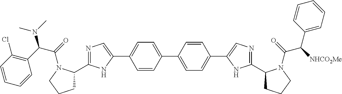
C1=CC(C2=CC=C(C3=CN=C(C4CCCN4C(=O)C([NHCO2Me])C4=CC=CC=C4)N3)C=C2)=CC=C1C1=CN=C(C2CCCN2C(=O)C(C2=C(Cl)C=CC=C2)N(C)C)N1
